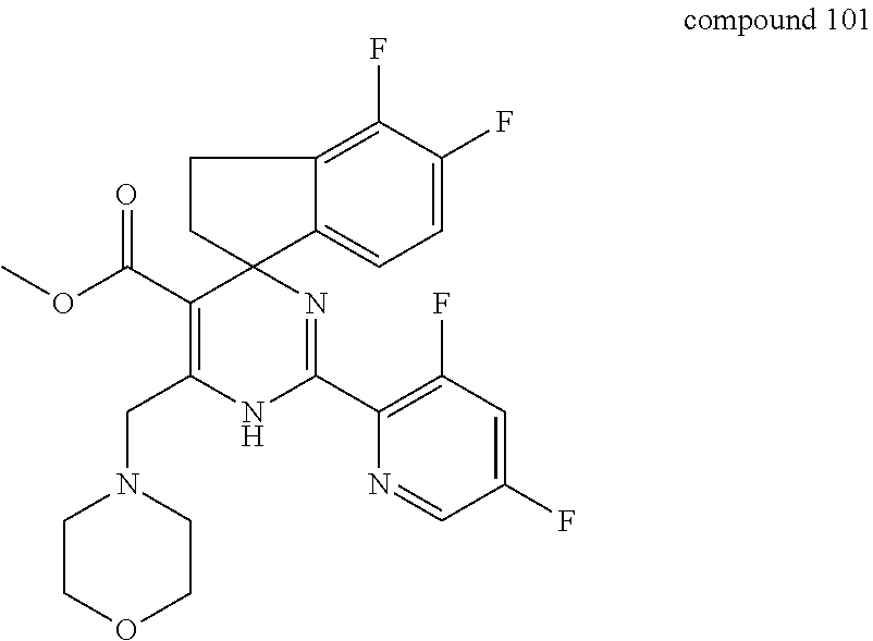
C1=C2C3(CCC2=C(F)C(F)=C1)C(C(OC)=O)=C(CN1CCOCC1)NC(C1=C(F)C=C(F)C=N1)=N3
